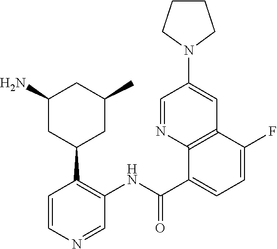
C1=CN=CC(NC(=O)C2=CC=C(F)C3=C2N=CC(N2CCCC2)=C3)=C1C1CC(C)CC(N)C1
